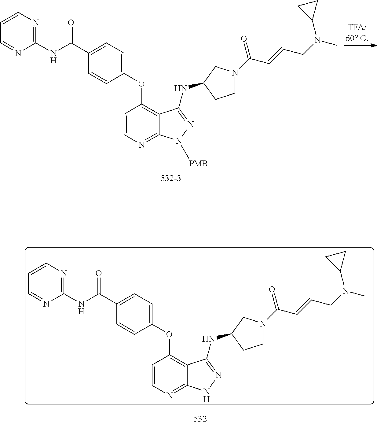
C1=CN=C(NC(C2=CC=C(OC3=C4C(=NC=C3)N([PMB])N=C4NC3CCN(C(C=CCN(C)C4CC4)=O)C3)C=C2)=O)N=C1.C1=CN=C(NC(C2=CC=C(OC3=C4C(=NC=C3)NN=C4NC3CCN(C(C=CCN(C)C4CC4)=O)C3)C=C2)=O)N=C1
